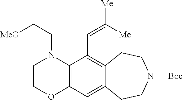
C12=C(C(C=C([Me])[Me])=C3C(=C1)CCN([Boc])CC3)N(CC[MeO])CCO2
